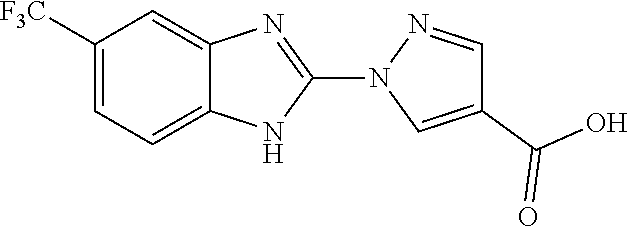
C1(C(=O)O)=CN(C2=NC3=CC([F3C])=CC=C3N2)N=C1
